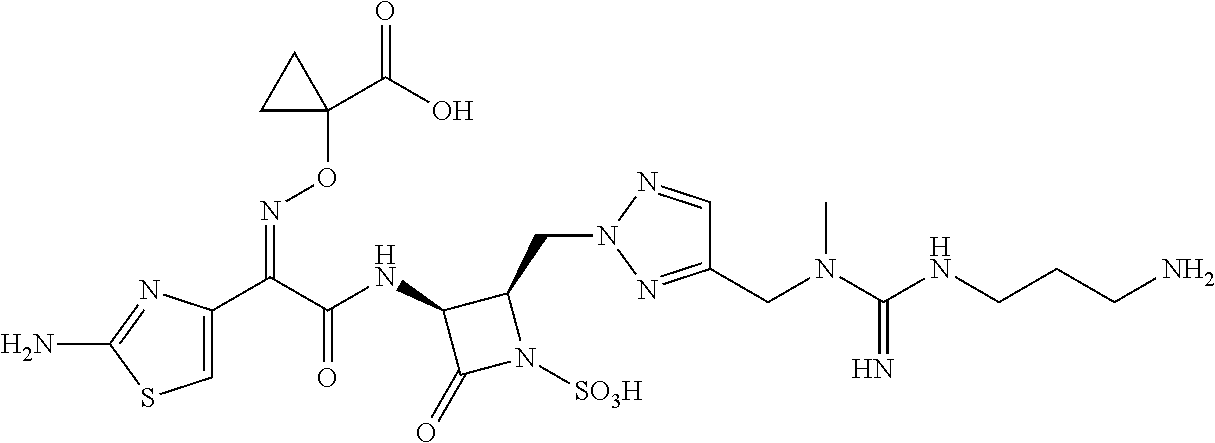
C1=C(C(C(NC2C(=O)N([SO3H])C2CN2N=C(CN(C(NCCCN)=N)C)C=N2)=O)=NOC2(C(=O)O)CC2)N=C(N)S1
